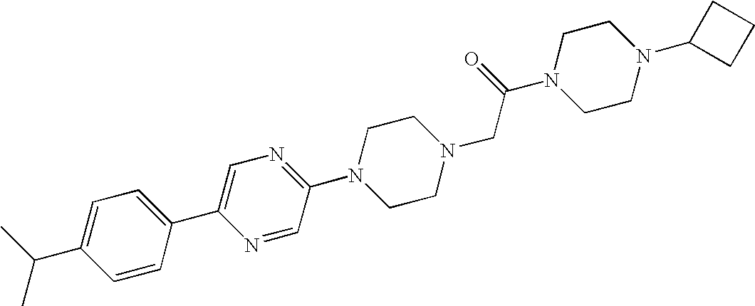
N1=C(N2CCN(CC(N3CCN(C4CCC4)CC3)=O)CC2)C=NC(C2=CC=C(C(C)C)C=C2)=C1
